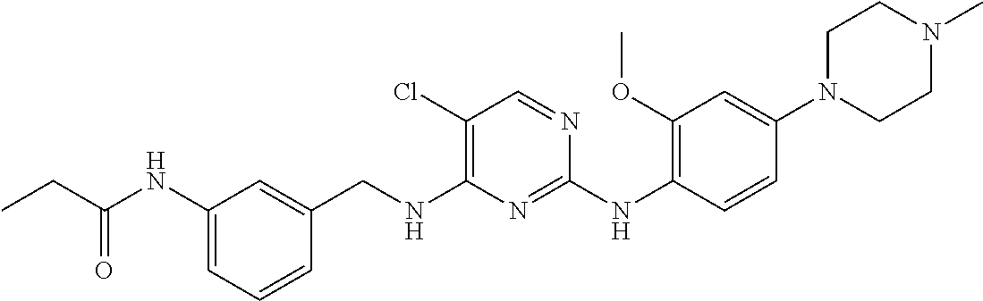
C1=C(NC(CC)=O)C=C(CNC2=C(Cl)C=NC(NC3=C(OC)C=C(N4CCN(C)CC4)C=C3)=N2)C=C1
